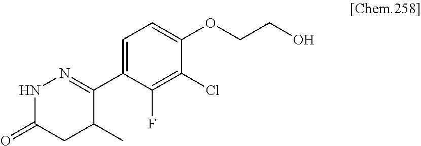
C1=C(C2=NNC(=O)CC2C)C(F)=C(Cl)C(OCCO)=C1
